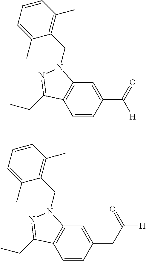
C1=CC(C(=O)[H])=CC2=C1C(CC)=NN2CC1=C(C)C=CC=C1C.C1=CC(CC(=O)[H])=CC2=C1C(CC)=NN2CC1=C(C)C=CC=C1C
